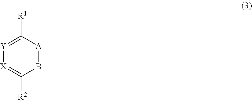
[X]1=C([R2])B[A]C([R1])=[Y]1
